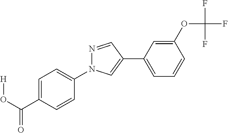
C1(C(O[H])=O)=CC=C(N2N=CC(C3=CC=CC(OC(F)(F)F)=C3)=C2)C=C1
